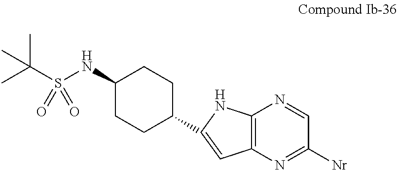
C1(NS(C(C)(C)C)(=O)=O)CCC(C2=CC3=C(N2)N=CC([Nr])=N3)CC1
